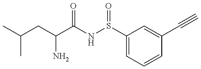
C(CC(N)C(=O)NS(=O)C1=CC=CC(C#C)=C1)(C)C
